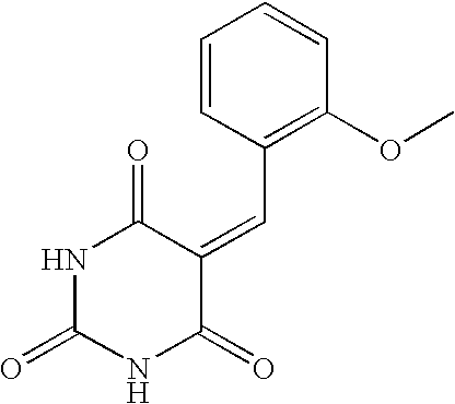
N1C(=O)NC(=O)C(=CC2=C(OC)C=CC=C2)C1=O
